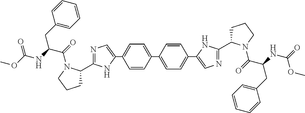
C1=C(C2=CC=C(C3=CN=C(C4CCCN4C(=O)C(CC4=CC=CC=C4)NC(=O)OC)N3)C=C2)C=CC(C2=CN=C(C3CCCN3C(=O)C(NC(OC)=O)CC3=CC=CC=C3)N2)=C1
